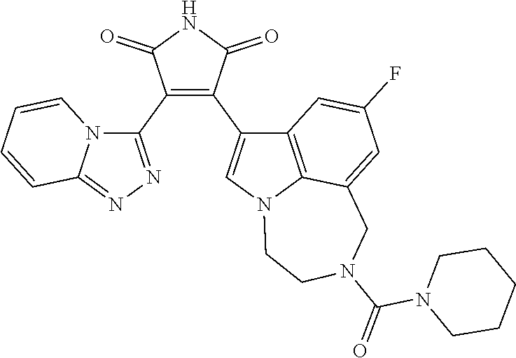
C1(C2=NN=C3N2C=CC=C3)=C(C2=CN3C4=C2C=C(F)C=C4CN(C(=O)N2CCCCC2)CC3)C(=O)NC1=O
